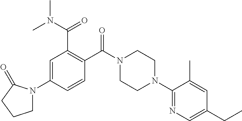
C1=C(N2CCCC2=O)C=CC(C(N2CCN(C3=NC=C(CC)C=C3C)CC2)=O)=C1C(N(C)C)=O
